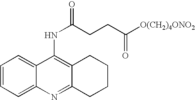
O=C(CCC([O(CH2)4ONO2])=O)NC1=C2C(=NC3=CC=CC=C13)CCCC2
